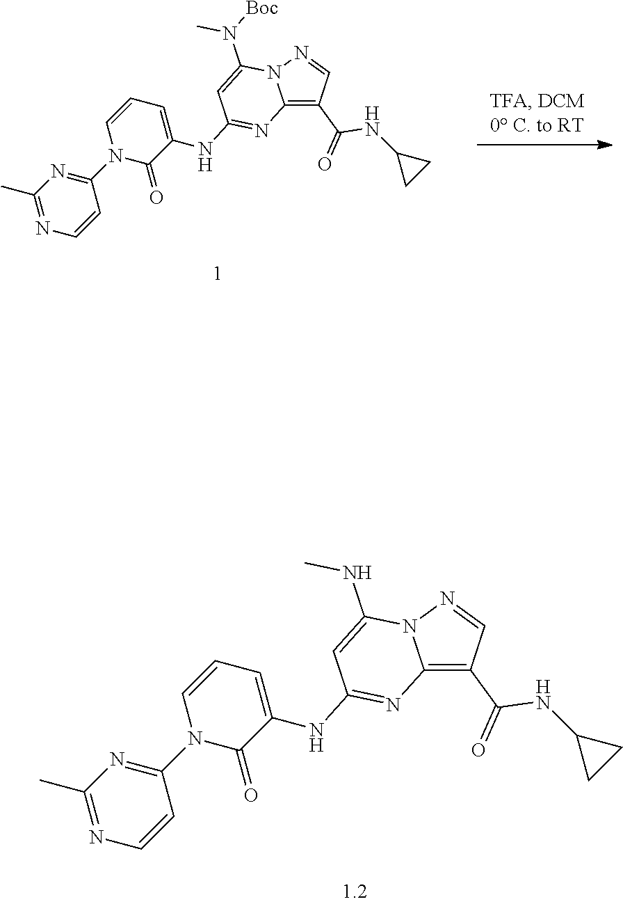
C1(NC)=CC(NC2=CC=CN(C3=NC(C)=NC=C3)C2=O)=NC2=C(C(=O)NC3CC3)C=NN12.C1(N(C)[Boc])=CC(NC2=CC=CN(C3=NC(C)=NC=C3)C2=O)=NC2=C(C(=O)NC3CC3)C=NN12
